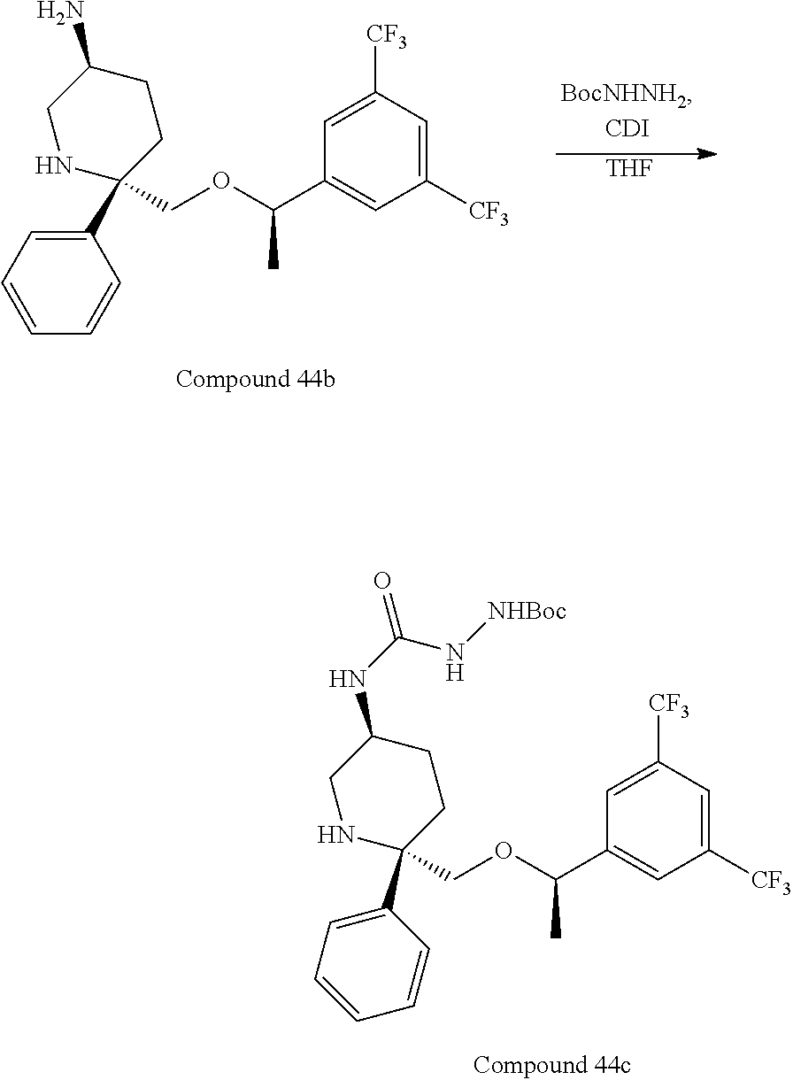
C1(COC(C2=CC([CF3])=CC([CF3])=C2)C)(C2=CC=CC=C2)CCC(NC(N[NHBoc])=O)CN1.C1=CC=CC(C2(COC(C3=CC([CF3])=CC([CF3])=C3)C)CCC(N)CN2)=C1.[THF]
